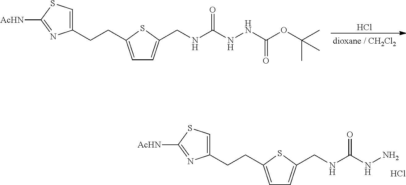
C1(CCC2=CC=C(CNC(NN)=O)S2)=CSC([AcHN])=N1.Cl.Cl.C1(CCC2=CC=C(CNC(NNC(OC(C)(C)C)=O)=O)S2)=CSC([AcHN])=N1
